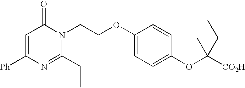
C1=C([Ph])N=C(CC)N(CCOC2=CC=C(OC([CO2H])(C)CC)C=C2)C1=O
